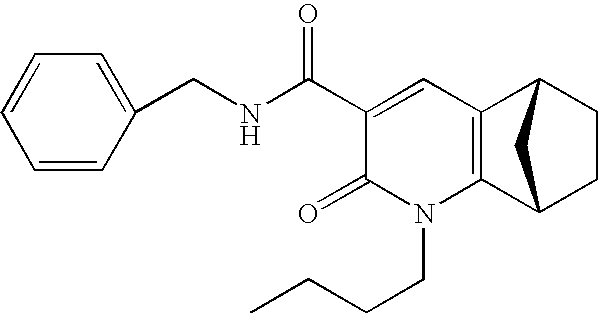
C1=CC(CNC(C2=CC3=C(N(CCCC)C2=O)C2CCC3C2)=O)=CC=C1
